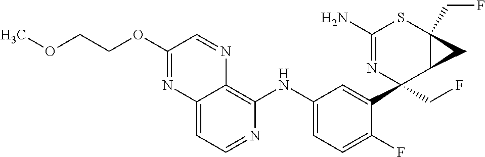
C12=CC=NC(NC3=CC=C(F)C(C4(CF)C5C(CF)(SC(N)=N4)C5)=C3)=C1N=CC(OCCOC)=N2
